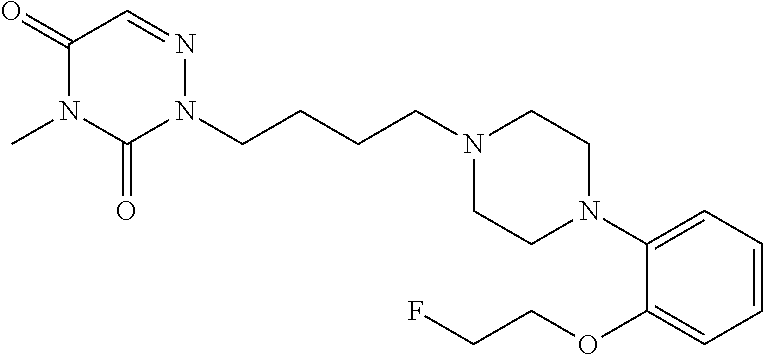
C(CCCN1CCN(C2=CC=CC=C2OCCF)CC1)N1N=CC(=O)N(C)C1=O
